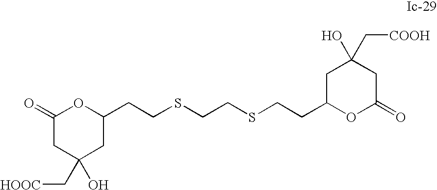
C(CSCCSCCC1OC(=O)CC(C[COOH])(O)C1)C1OC(=O)CC(O)(C[COOH])C1
